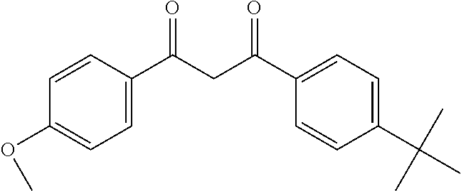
C1=C(C(=O)CC(=O)C2=CC=C(C(C)(C)C)C=C2)C=CC(OC)=C1
